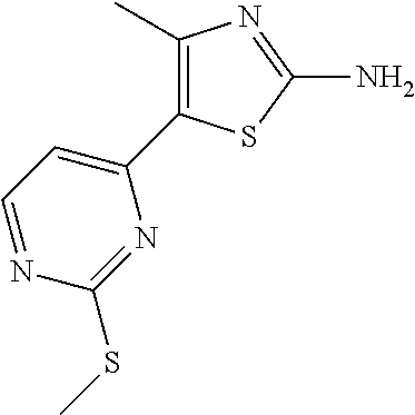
C1=NC(SC)=NC(C2=C(C)N=C(N)S2)=C1
